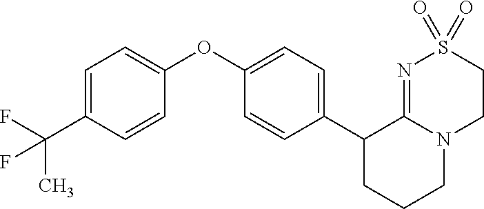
C1(C2CCCN3C2=NS(=O)(=O)CC3)=CC=C(OC2=CC=C(C(C)(F)F)C=C2)C=C1
